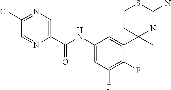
C1(Cl)=NC=C(C(NC2=CC(F)=C(F)C(C3(C)N=C(N)SCC3)=C2)=O)N=C1
